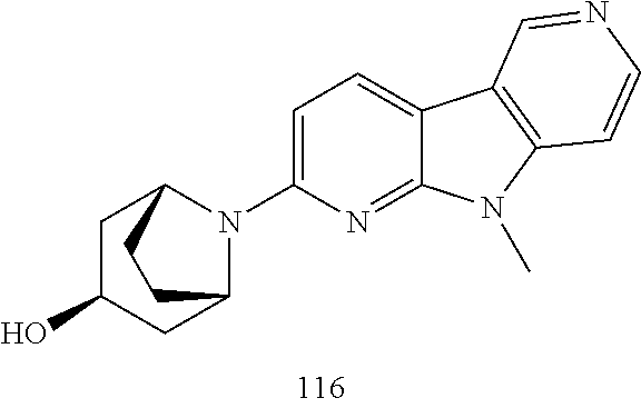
C1C(O)CC2CCC1N2C1=CC=C2C(=N1)N(C)C1=C2C=NC=C1
